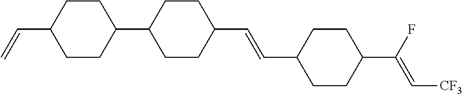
C1CC(C2CCC(C=CC3CCC(C(F)=C[CF3])CC3)CC2)CCC1C=C
